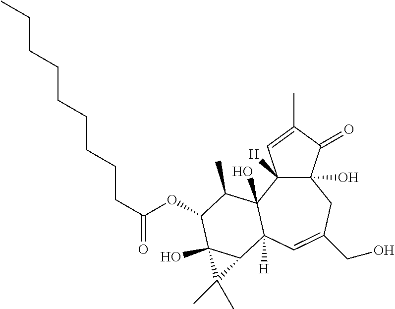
C12(O)C([H])(C3(O)C([H])(C=C(CO)C1)C1C(O)(C(OC(CCCCCCCCC)=O)C3C)C1(C)C)C=C(C)C2=O
